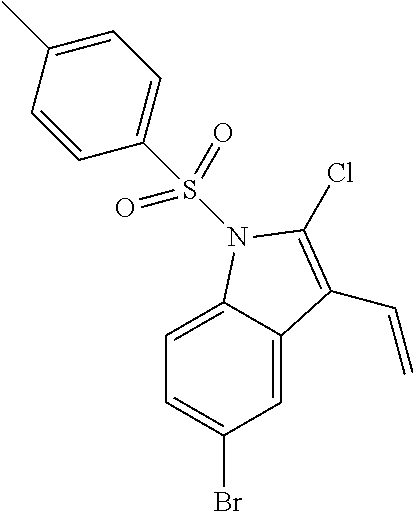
C1=C(C)C=CC(S(=O)(=O)N2C3=CC=C(Br)C=C3C(C=C)=C2Cl)=C1
